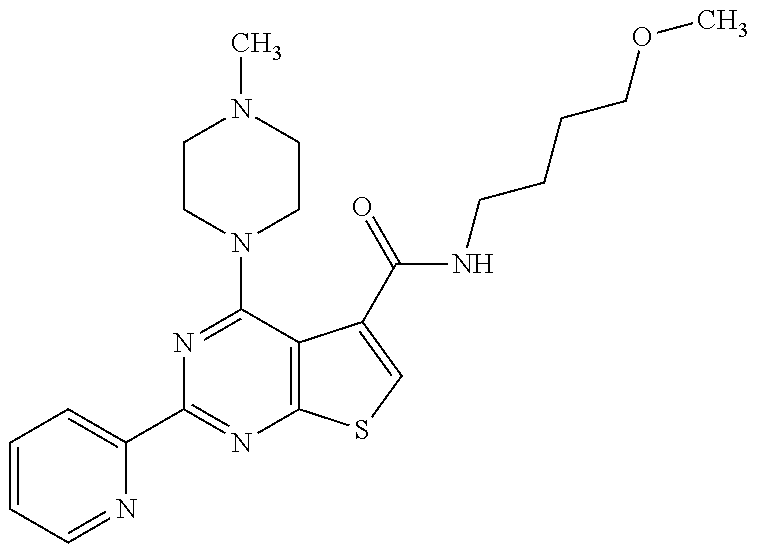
C1=CC=NC(C2=NC3=C(C(N4CCN(C)CC4)=N2)C(C(NCCCCOC)=O)=CS3)=C1
